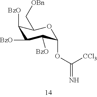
C1([BzO])C([BzO])C([BzO])C(OC(=N)[CCl3])OC1C[OBn]
